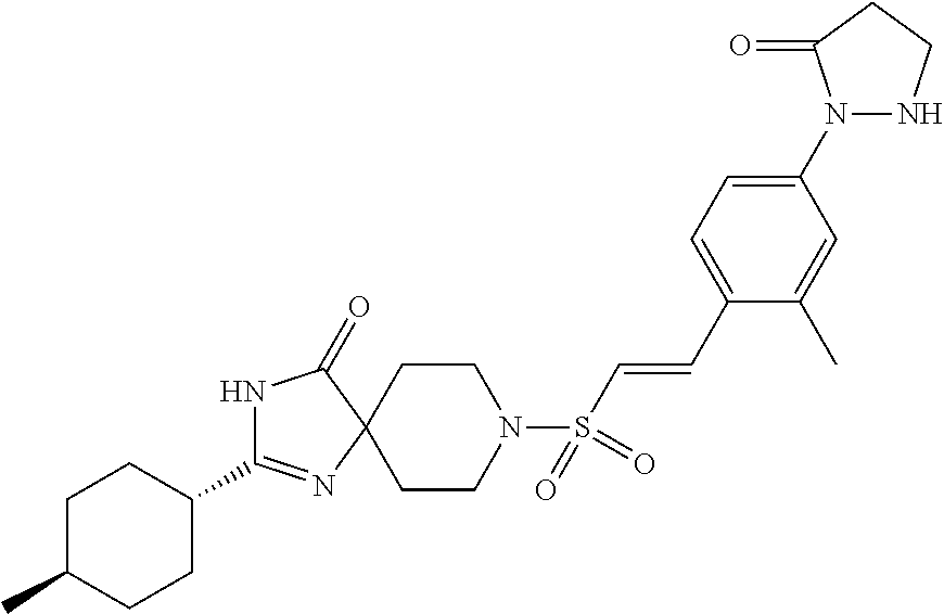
C1C(C)CCC(C2=NC3(C(=O)N2)CCN(S(C=CC2=CC=C(N4NCCC4=O)C=C2C)(=O)=O)CC3)C1
